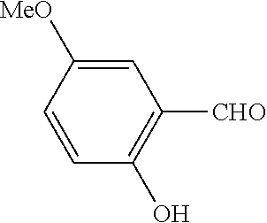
C1=C([MeO])C=CC(O)=C1[CHO]
